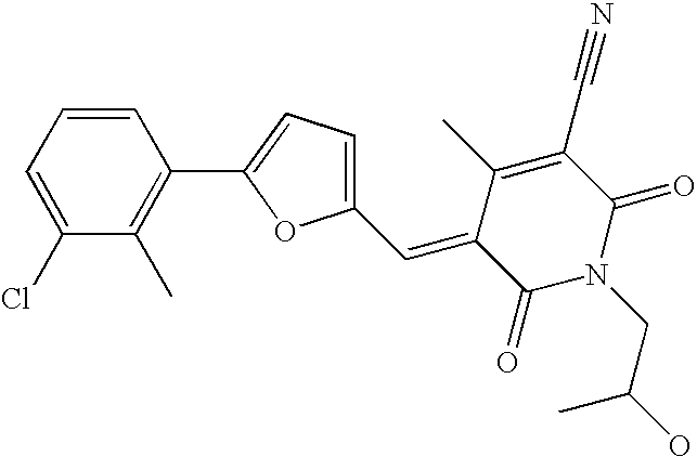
C1=CC=C(Cl)C(C)=C1C1=CC=C(C=C2C(=O)N(CC(O)C)C(=O)C(C#N)=C2C)O1
